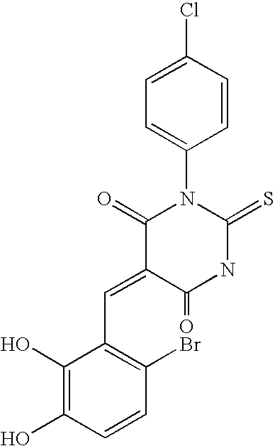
C1(Cl)=CC=C(N2C(=O)C(=CC3=C(Br)C=CC(O)=C3O)C(=O)NC2=S)C=C1
